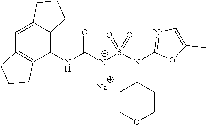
[Na].C1(NC([N-]S(N(C2=NC=C(C)O2)C2CCOCC2)(=O)=O)=O)=C2C(=CC3=C1CCC3)CCC2
